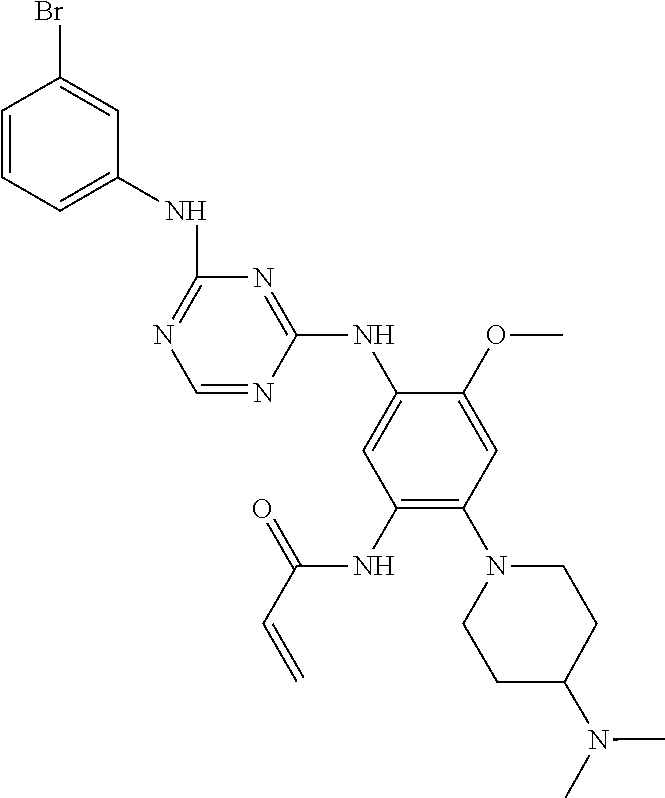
C1(NC2=CC=CC(Br)=C2)=NC=NC(NC2=CC(NC(C=C)=O)=C(N3CCC(N(C)C)CC3)C=C2OC)=N1
